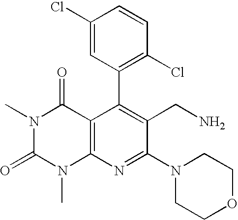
C1(C2=C(Cl)C=CC(Cl)=C2)=C(CN)C(N2CCOCC2)=NC2=C1C(=O)N(C)C(=O)N2C
